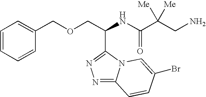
N1=C2N(C(C(COCC3=CC=CC=C3)NC(=O)C(CN)([Me])[Me])=N1)C=C(Br)C=C2
